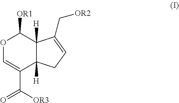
O1C=C(C([OR3])=O)C2([H])C([H])(C1[OR1])C(C[OR2])=CC2
